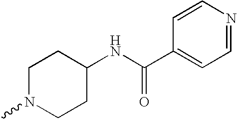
C1(NC(C2=CC=NC=C2)=O)CCN(C)CC1
